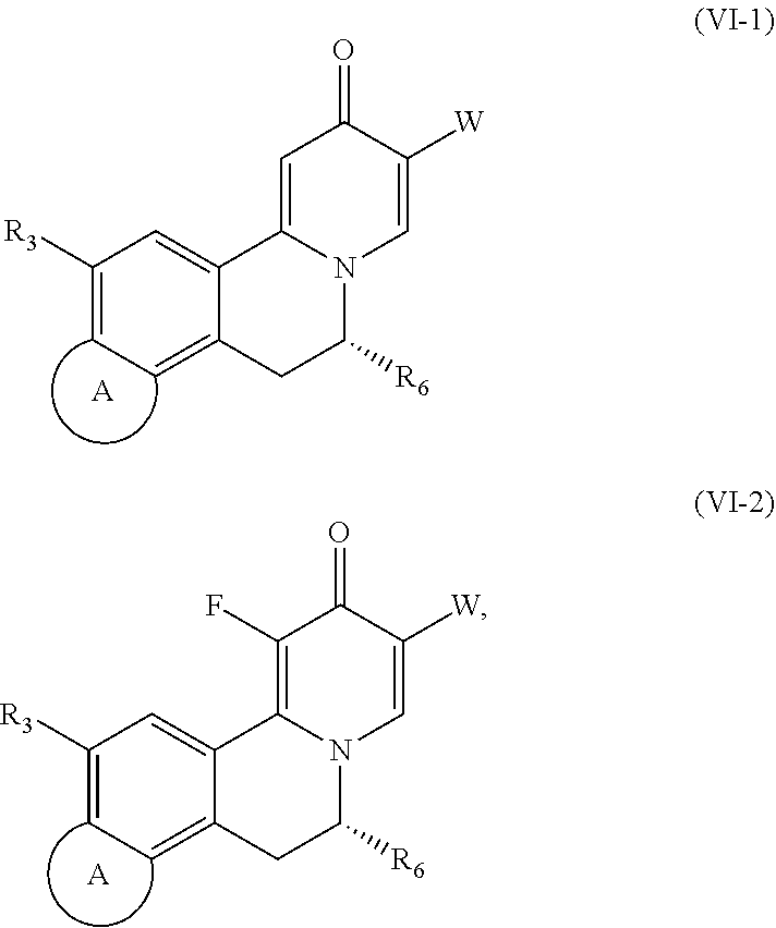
C1([R3])=CC=C2C(=C1)C1=CC(=O)C([W])=CN1C([R6])C2.[A].C1([R3])=CC=C2C(=C1)C1=C(F)C(=O)C([W])=CN1C([R6])C2.[A]
